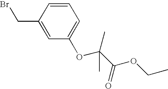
C1=CC(CBr)=CC(OC(C(OCC)=O)(C)C)=C1
